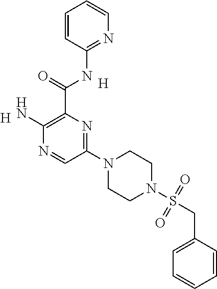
[H].[H].C1(N2CCN(S(=O)(=O)CC3=CC=CC=C3)CC2)=NC(C(=O)NC2=NC=CC=C2)=C(N)N=C1
